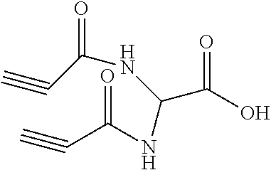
O=C(O)C(NC(C#C)=O)NC(C#C)=O
